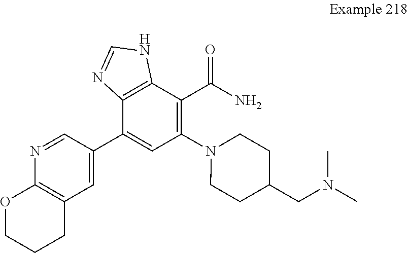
C1=C(C2=CC(N3CCC(CN(C)C)CC3)=C(C(N)=O)C3=C2N=CN3)C=NC2=C1CCCO2
